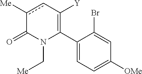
C1(C2=C([Y])cc([Me])C(=O)N2C[Me])=CC=C([OMe])C=C1Br
